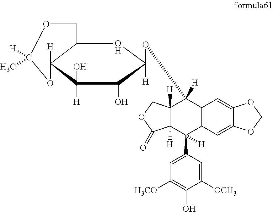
C12([H])C([H])(C(=O)OC1)C(C1=CC([H3CO])=C(O)C([OCH3])=C1)([H])C1=C(C2([H])OC2([H])C(O)C([H])(O)C3([H])C(O2)COC(C)([H])O3)C=C2C(=C1)OCO2
